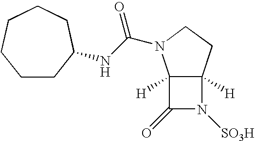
C12([H])C([H])(CCN1C(NC1CCCCCC1)=O)N([SO3H])C2=O
